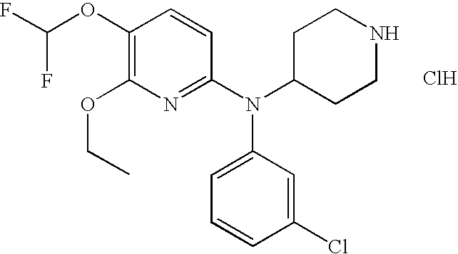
C1(OC(F)F)=C(OCC)N=C(N(C2CCNCC2)C2=CC=CC(Cl)=C2)C=C1.Cl
